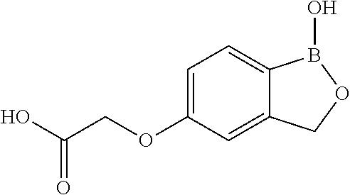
OC(COC1=CC=C2C(=C1)COB2O)=O
